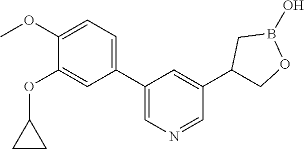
C1(OC)=CC=C(C2=CN=CC(C3COB(O)C3)=C2)C=C1OC1CC1
